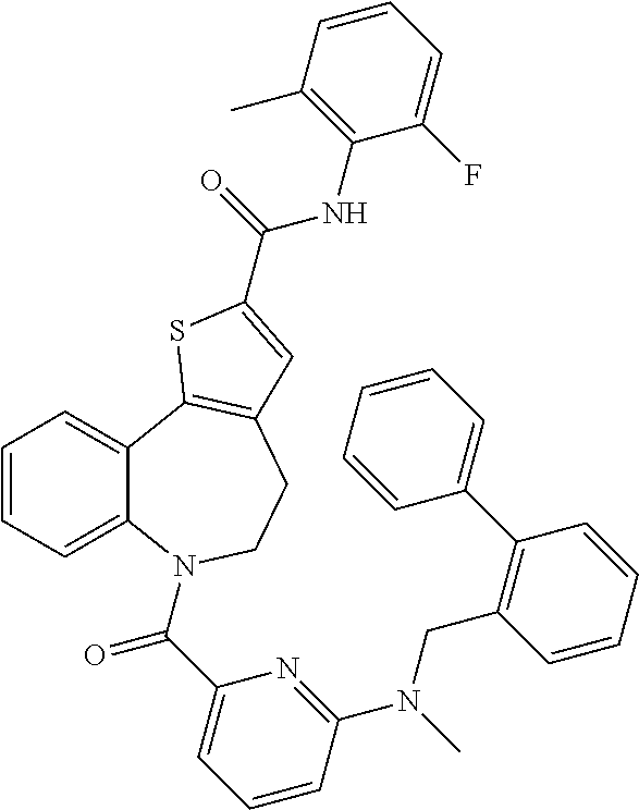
C1=CC=C2C(=C1)C1=C(CCN2C(C2=CC=CC(N(C)CC3=C(C4=CC=CC=C4)C=CC=C3)=N2)=O)C=C(C(NC2=C(C)C=CC=C2F)=O)S1
